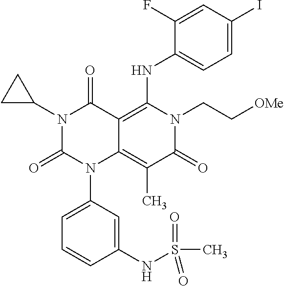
N1(C2CC2)C(=O)N(C2=CC=CC(NS(C)(=O)=O)=C2)C2=C(C)C(=O)N(CC[OMe])C(NC3=CC=C(I)C=C3F)=C2C1=O
